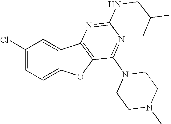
C1(Cl)=CC=C2C(=C1)C1=C(O2)C(N2CCN(C)CC2)=NC(NCC(C)C)=N1
